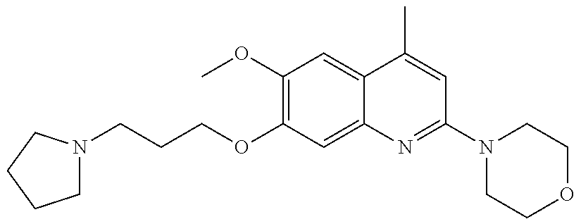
C1N(CCCOC2=C(OC)C=C3C(=C2)N=C(N2CCOCC2)C=C3C)CCC1
